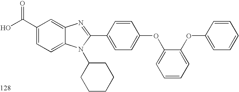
OC(C1=CC=C2C(=C1)N=C(C1=CC=C(OC3=CC=CC=C3OC3=CC=CC=C3)C=C1)N2C1CCCCC1)=O
